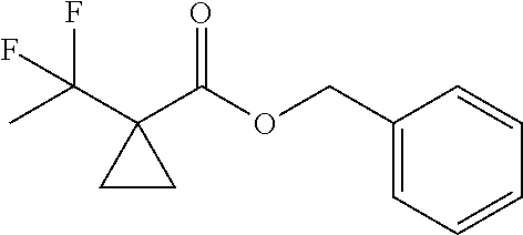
C1CC1(C(OCC1=CC=CC=C1)=O)C(C)(F)F
